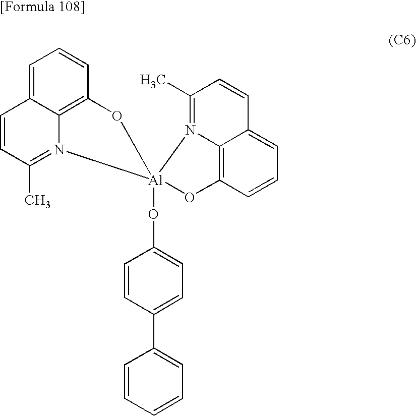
C1=CC=CC=C1C1=CC=C(O[Al]23(OC4=C5C(=CC=C4)C=CC(C)=N25)OC2=C4C(=CC=C2)C=CC(C)=N34)C=C1
